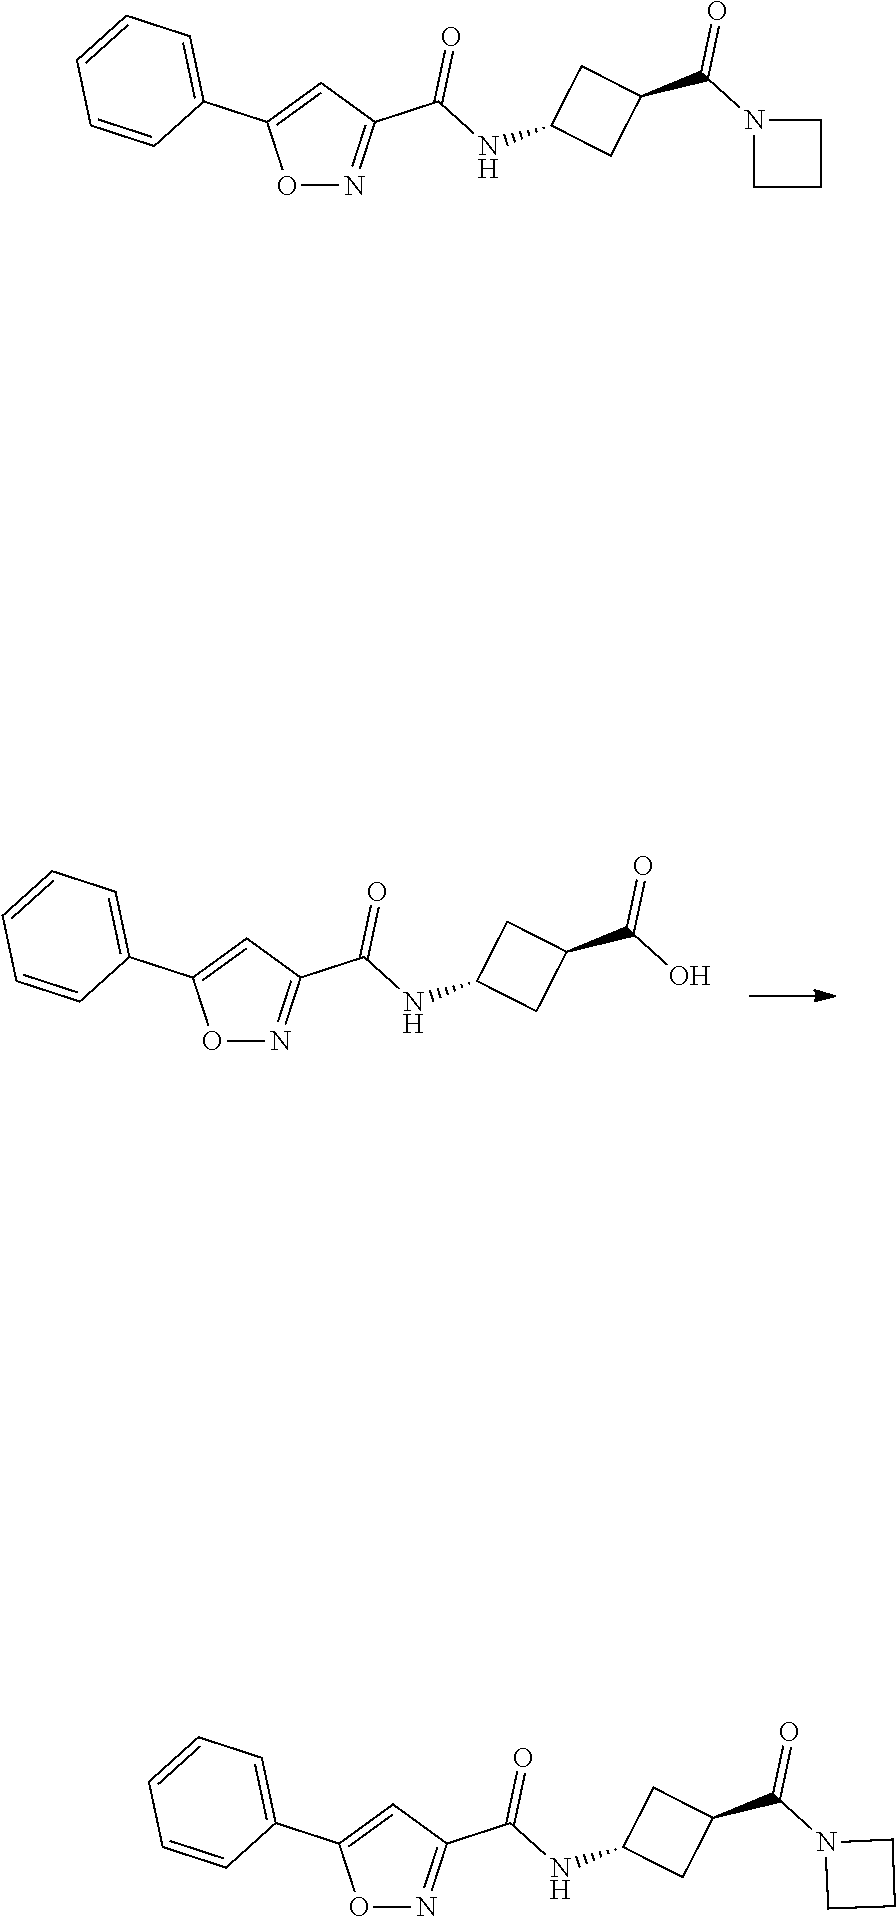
O1N=C(C(=O)NC2CC(C(=O)O)C2)C=C1C1=CC=CC=C1.O1N=C(C(=O)NC2CC(C(=O)N3CCC3)C2)C=C1C1=CC=CC=C1.O1N=C(C(=O)NC2CC(C(=O)N3CCC3)C2)C=C1C1=CC=CC=C1
